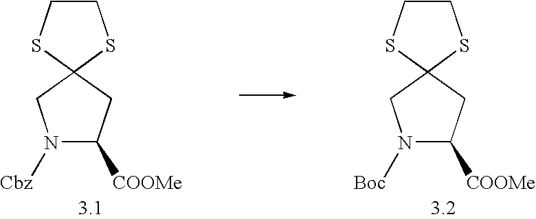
C1CSC2(S1)CN([Cbz])C([COOMe])C2.C1CSC2(S1)CN([Boc])C([COOMe])C2
